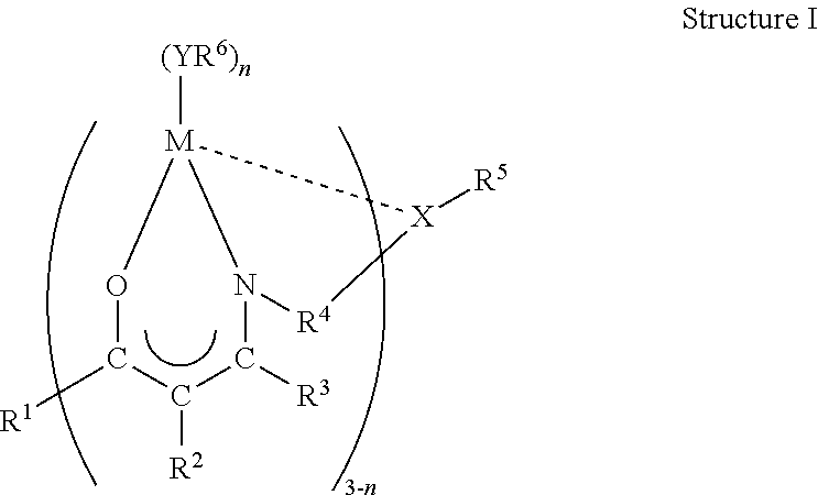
C1([R1])C([R2])C([R3])N2[R4][X]([R5])[M]2([(YR6)n])O1
